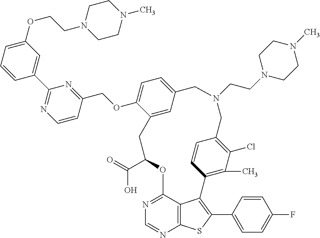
C1(C(=O)O)OC2=NC=NC3=C2C(=C(C2=CC=C(F)C=C2)S3)C2=C(C)C(Cl)=C(C=C2)CN(CCN2CCN(C)CC2)CC2=CC=C(OCC3=NC(C4=CC(OCCN5CCN(C)CC5)=CC=C4)=NC=C3)C(=C2)C1
